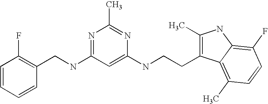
C1=CC=CC(CNC2=NC(C)=NC(NCCC3=C(C)NC4=C(F)C=CC(C)=C34)=C2)=C1F
